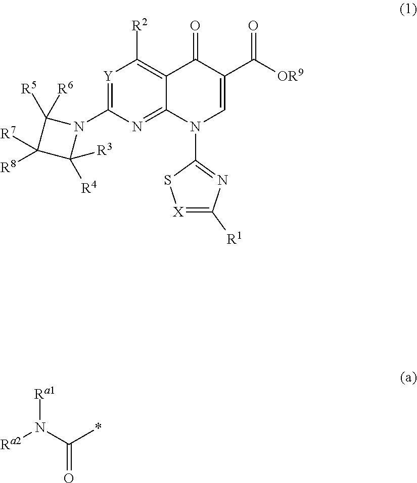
[Y]1=C(N2C([R6])([R5])C([R8])([R7])C2([R3])[R4])N=C2C(=C1[R2])C(=O)C(C([OR9])=O)=CN2C1=NC([R1])=[X]S1.[Ra2]N(C(*)=O)[Ra1]
